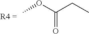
C(=O)(OC)CC
